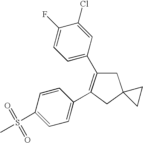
C1(C2=C(C3=CC=C(S(=O)(=O)C)C=C3)CC3(C2)CC3)=CC=C(F)C(Cl)=C1
